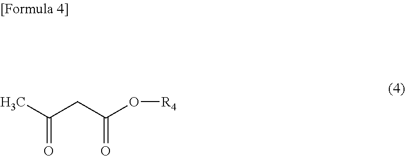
CC(CC(O[R4])=O)=O
